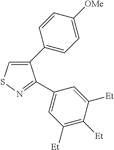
C1(C2=CC=C([OMe])C=C2)=CSN=C1C1=CC([Et])=C([Et])C([Et])=C1
